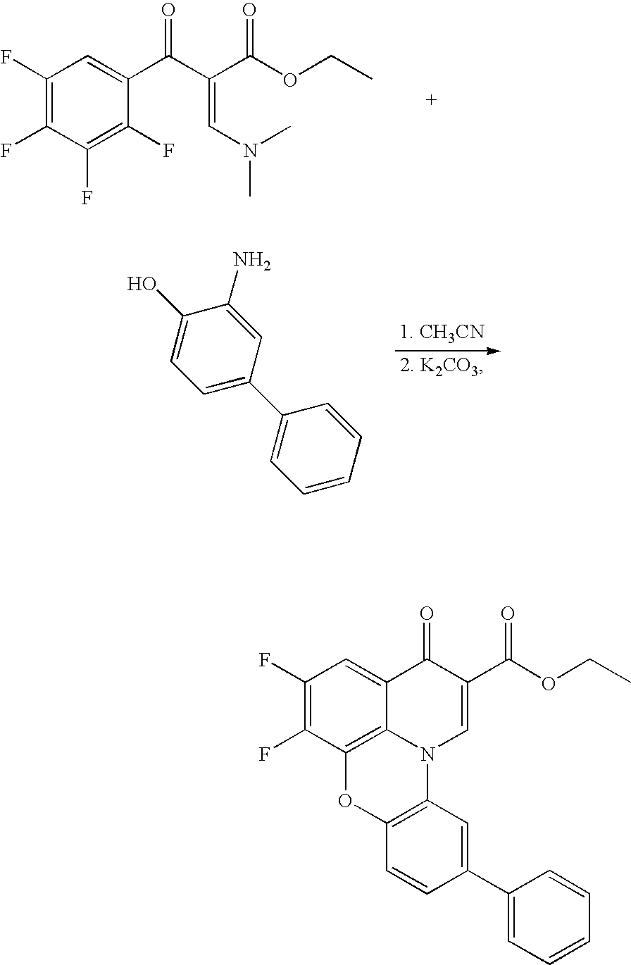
C1(F)=C(F)C(F)=C(F)C(C(C(=CN(C)C)C(OCC)=O)=O)=C1.C1=C(C2=CC=CC=C2)C=C(N)C(O)=C1.C1(F)=C(F)C2=C3C(=C1)C(=O)C(C(OCC)=O)=CN3C1=C(O2)C=CC(C2=CC=CC=C2)=C1
